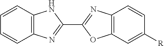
C12=C(C=CC=C1)NC(C1=NC3=C(O1)C=C([R])C=C3)=N2
